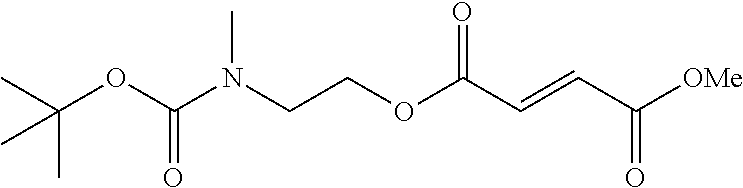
[OMe]C(C=CC(OCCN(C(OC(C)(C)C)=O)C)=O)=O
